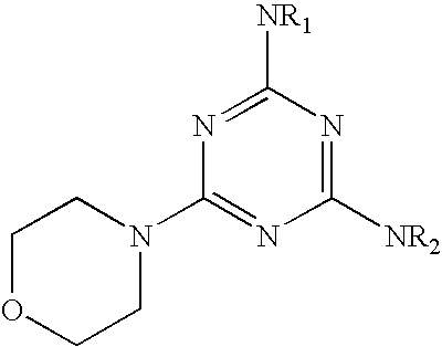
C1OCCN(C2=NC([NR2])=NC([NR1])=N2)C1
